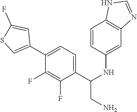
C1(C2=CSC(F)=C2)=CC=C(C(NC2=CC3=C(C=C2)NC=N3)CN)C(F)=C1F
